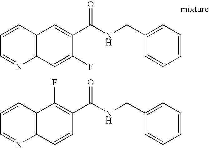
C1=CC=NC2=C1C=C(C(NCC1=CC=CC=C1)=O)C(F)=C2.C1=CC=NC2=C1C(F)=C(C(NCC1=CC=CC=C1)=O)C=C2
